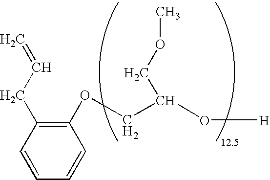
C1(OCC(O[H])COC)=C(CC=C)C=CC=C1
